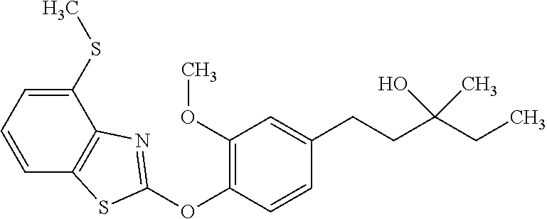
C1(OC2=C(OC)C=C(CCC(CC)(O)C)C=C2)=NC2=C(S1)C=CC=C2SC
